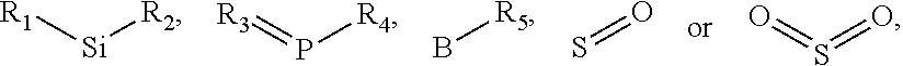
[R1][Si][R2].[R3]=P[R4].B[R5].S=O.O=S=O
